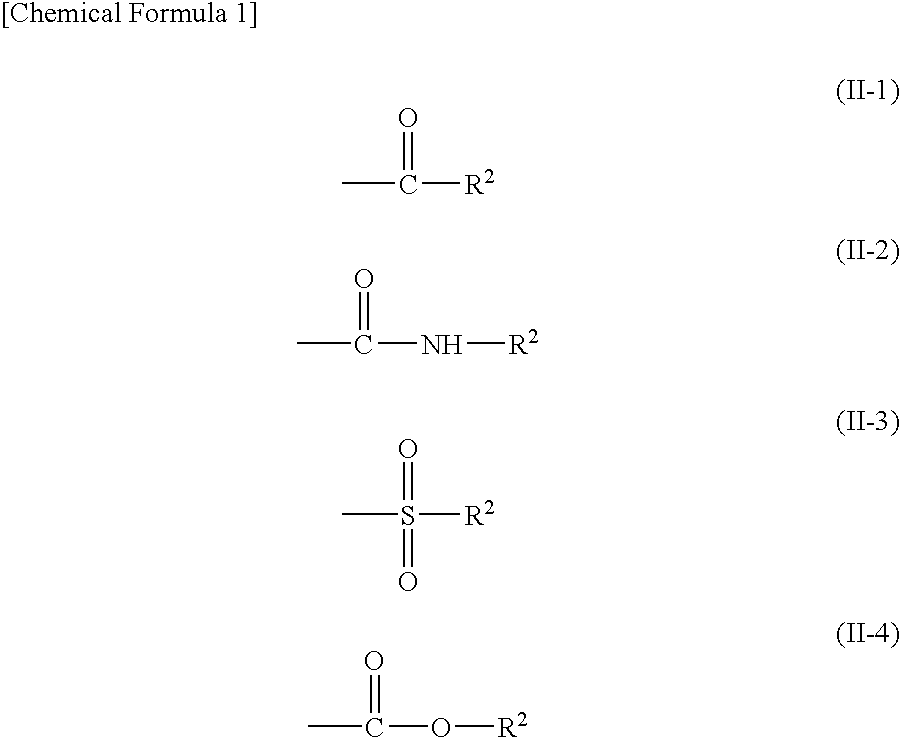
CC([R2])=O.CC(N[R2])=O.CS([R2])(=O)=O.CC(O[R2])=O
